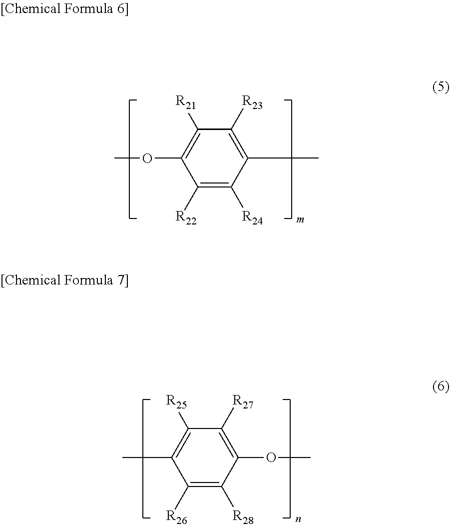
C1(C)=C([R23])C([R21])=C(OC)C([R22])=C1[R24].C1(C)=C([R25])C([R27])=C(OC)C([R28])=C1[R26]
